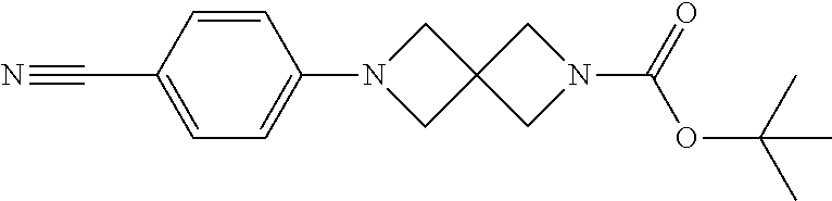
C1=CC(C#N)=CC=C1N1CC2(C1)CN(C(=O)OC(C)(C)C)C2
